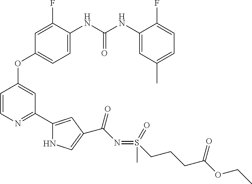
C1=C(F)C(NC(NC2=CC(C)=CC=C2F)=O)=CC=C1OC1=CC(C2=CC(C(N=S(CCCC(OCC)=O)(=O)C)=O)=CN2)=NC=C1
